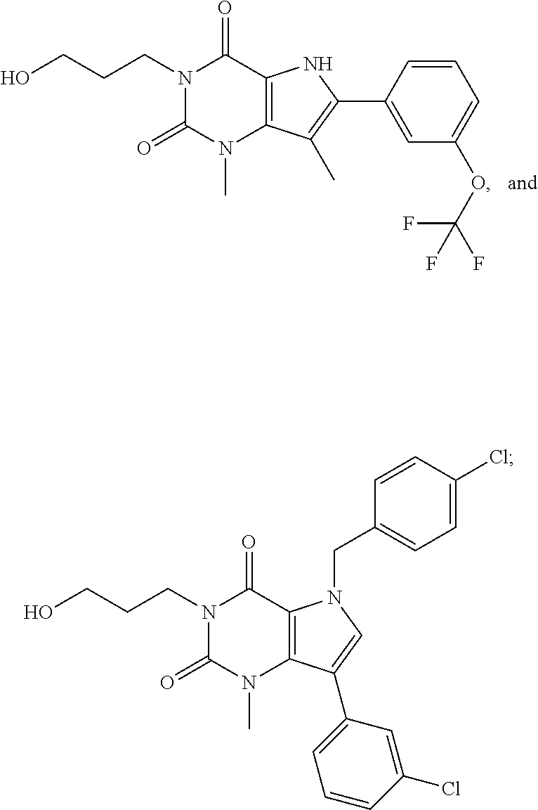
N1(CCCO)C(=O)N(C)C2=C(C1=O)NC(C1=CC(OC(F)(F)F)=CC=C1)=C2C.N1(CCCO)C(=O)N(C)C2=C(C1=O)N(CC1=CC=C(Cl)C=C1)C=C2C1=CC=CC(Cl)=C1
